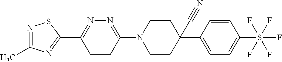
CC1=NSC(C2=NN=C(N3CCC(C#N)(C4=CC=C(S(F)(F)(F)(F)F)C=C4)CC3)C=C2)=N1
